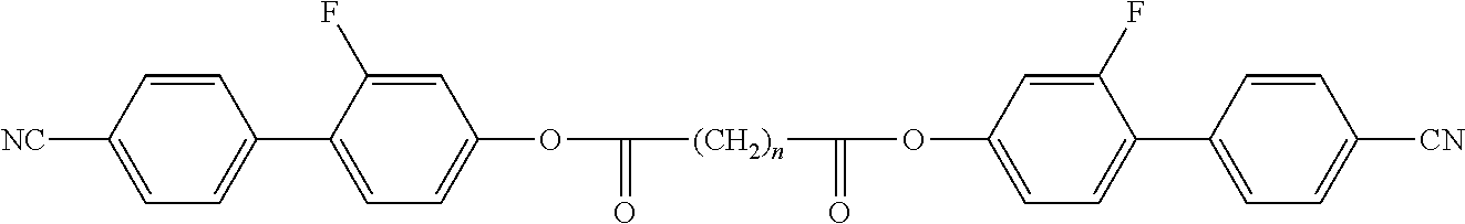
C1=CC([NC])=CC=C1C1=CC=C(OC([(CH2)n]C(=O)OC2=CC=C(C3=CC=C([CN])C=C3)C(F)=C2)=O)C=C1F
